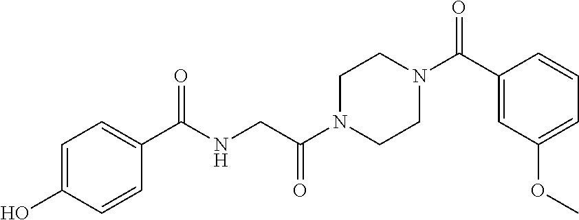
C1(O)=CC=C(C(NCC(N2CCN(C(C3=CC(OC)=CC=C3)=O)CC2)=O)=O)C=C1
